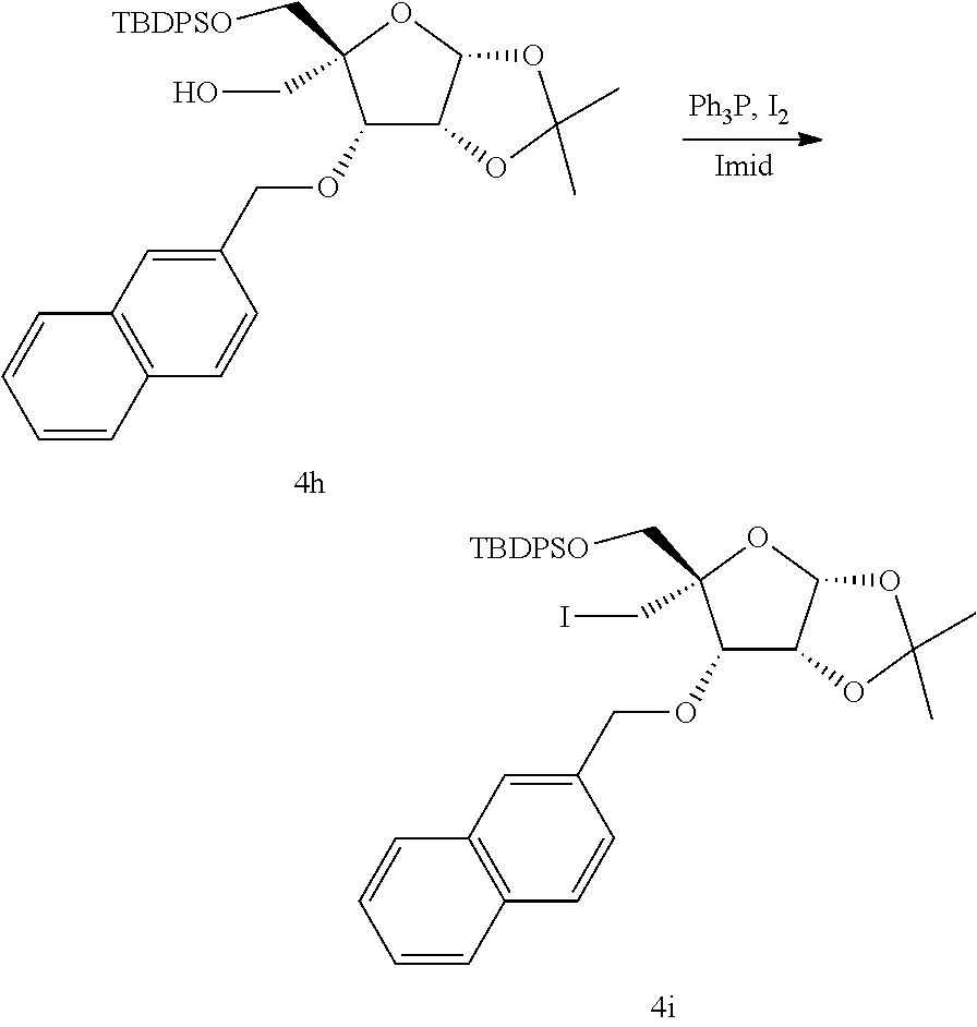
C1(COC2C3C(OC2(CI)C[TBDPSO])OC(C)(C)O3)=CC2=C(C=C1)C=CC=C2.C1(COC2C3C(OC2(CO)C[TBDPSO])OC(C)(C)O3)=CC2=C(C=C1)C=CC=C2
